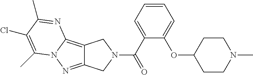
C12=C3N(N=C1CN(C(C1=CC=CC=C1OC1CCN(C)CC1)=O)C2)C(C)=C(Cl)C(C)=N3
